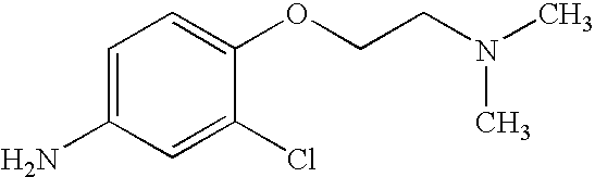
C1=C(N)C=C(Cl)C(OCCN(C)C)=C1
